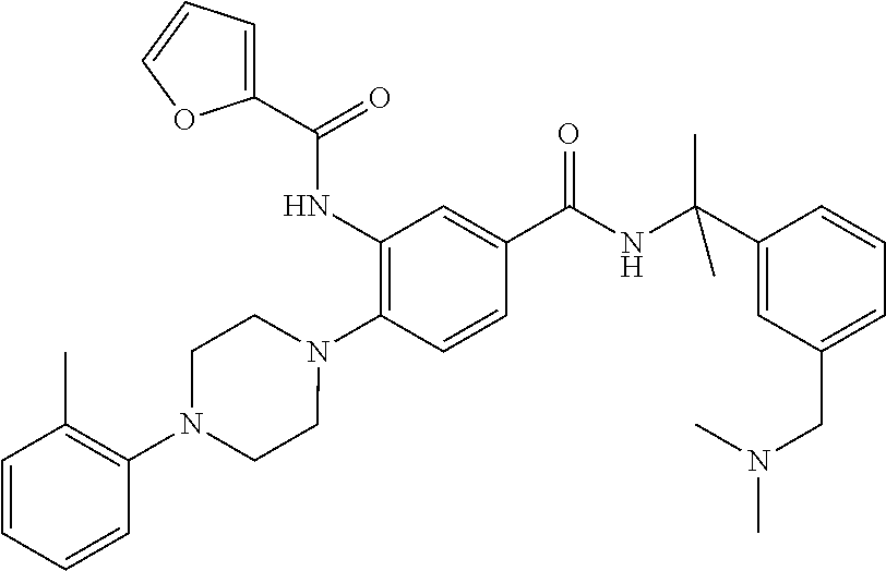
C1(NC(=O)C2=CC=CO2)=C(N2CCN(C3=C(C)C=CC=C3)CC2)C=CC(C(NC(C2=CC(CN(C)C)=CC=C2)(C)C)=O)=C1
